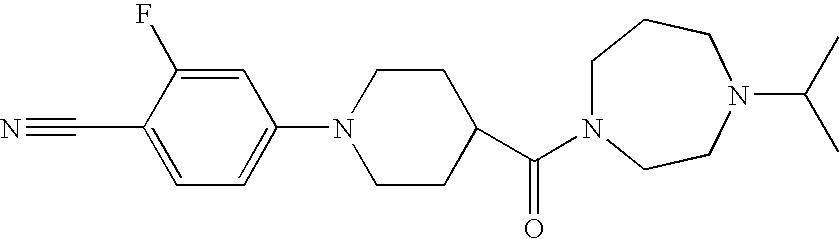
C1=C(C#N)C(F)=CC(N2CCC(C(=O)N3CCCN(C(C)C)CC3)CC2)=C1
